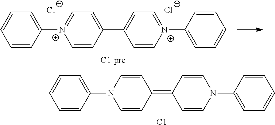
C1(N2C=CC(=C3C=CN(C4=CC=CC=C4)C=C3)C=C2)=CC=CC=C1.[C1].C1([N+]2=CC=C(C3=CC=[N+](C4=CC=CC=C4)C=C3)C=C2)=CC=CC=C1.[Cl-].[Cl-]
